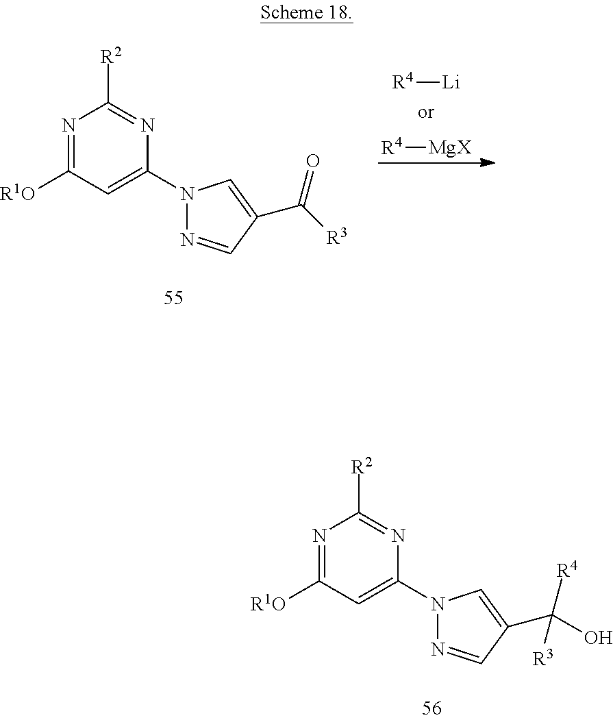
N1=C([R1O])C=C(N2N=CC(C([R3])=O)=C2)N=C1[R2].[R4][Li].[R4][MgX].N1=C([R1O])C=C(N2N=CC(C(O)([R4])[R3])=C2)N=C1[R2]
